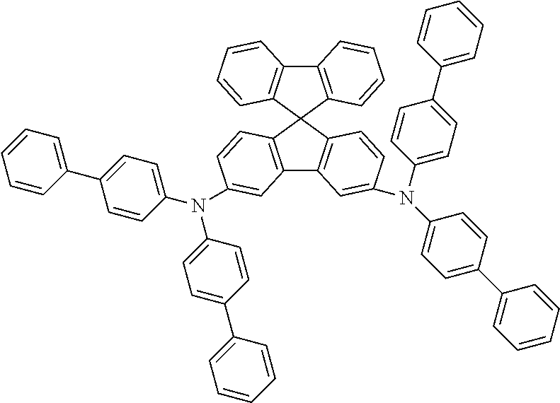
C1(C2=CC=C(N(C3=CC=C(C4=CC=CC=C4)C=C3)C3=CC4=C(C=C3)C3(C5=C4C=C(N(C4=CC=C(C6=CC=CC=C6)C=C4)C4=CC=C(C6=CC=CC=C6)C=C4)C=C5)C4=C(C5=C3C=CC=C5)C=CC=C4)C=C2)=CC=CC=C1
